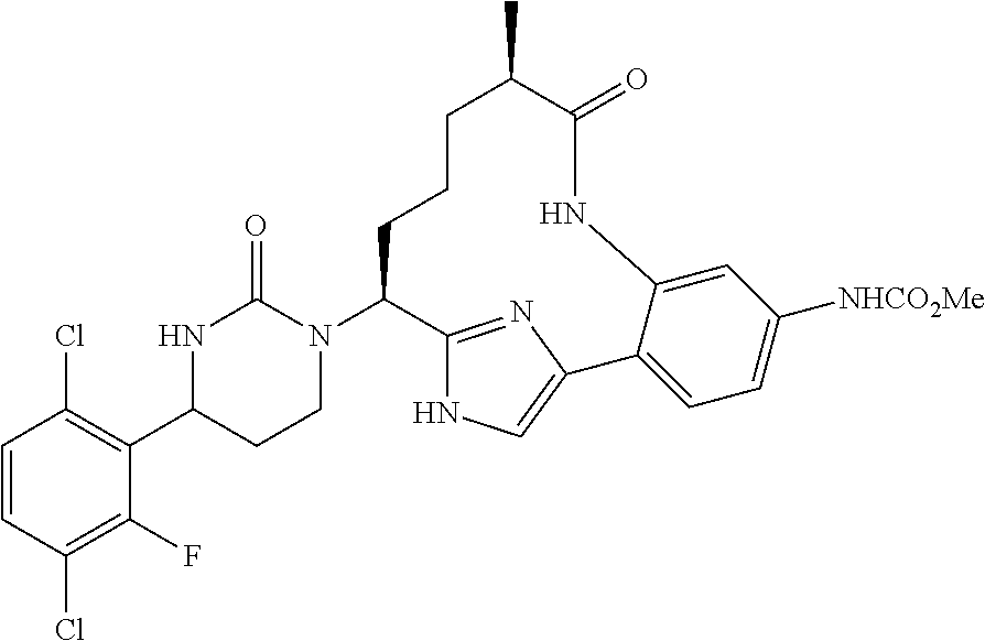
C1=CC(Cl)=C(F)C(C2CCN(C3C4=NC(=CN4)C4=CC=C([NHCO2Me])C=C4NC(=O)C(C)CCC3)C(=O)N2)=C1Cl
